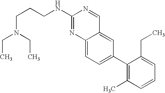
C12=CC=C(C3=C(C)C=CC=C3CC)C=C1C=NC(NCCCN(CC)CC)=N2
